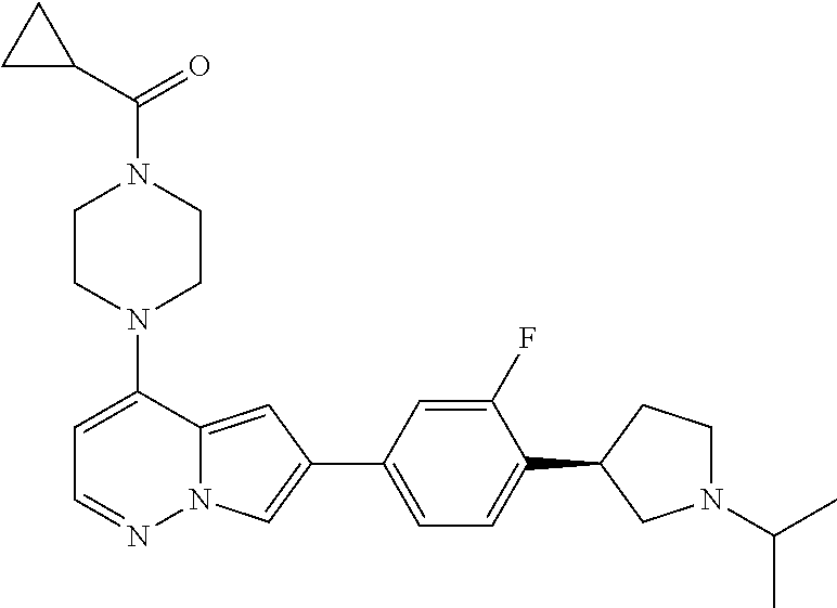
N1(C2=CC=NN3C2=CC(C2=CC=C(C4CN(C(C)C)CC4)C(F)=C2)=C3)CCN(C(C2CC2)=O)CC1
